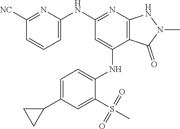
C1(NC2=NC3=C(C(NC4=CC=C(C5CC5)C=C4S(C)(=O)=O)=C2)C(=O)N(C)N3)=CC=CC([NC])=N1
